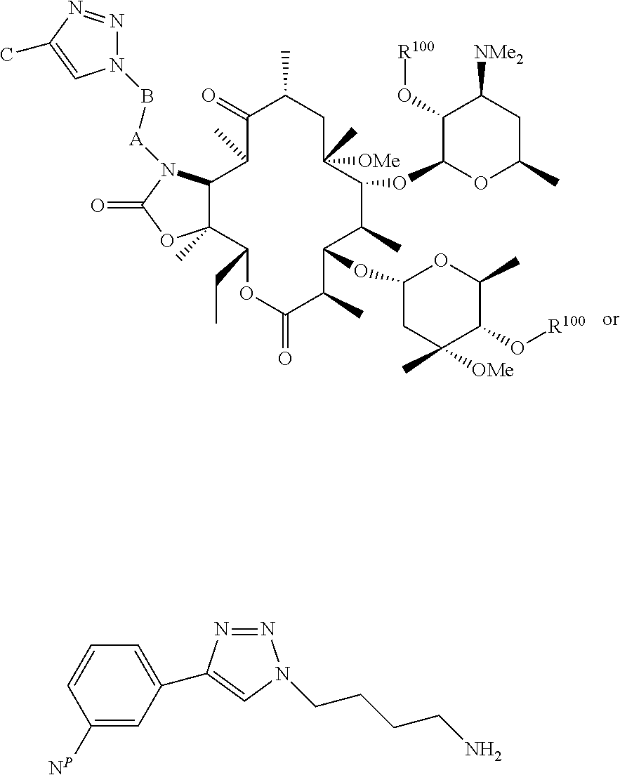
N1(B[A]N2C3C(C)(C(CC)OC(=O)C(C)C(OC4CC(C)([OMe])C(O[R100])C(C)O4)C(C)C(OC4OC(C)CC([NMe2])C4O[R100])C(C)([OMe])CC(C)C(=O)C3C)OC2=O)N=NC(C)=C1.N1=NC(C2=CC=CC([NP])=C2)=CN1CCCCN
